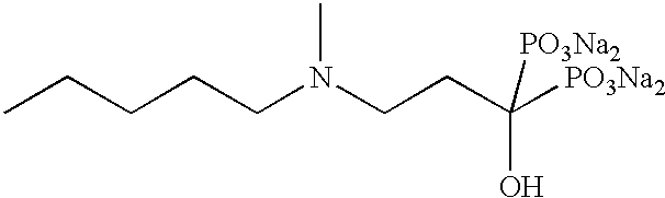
CCCCCN(CCC([PO3Na2])(O)[PO3Na2])C
